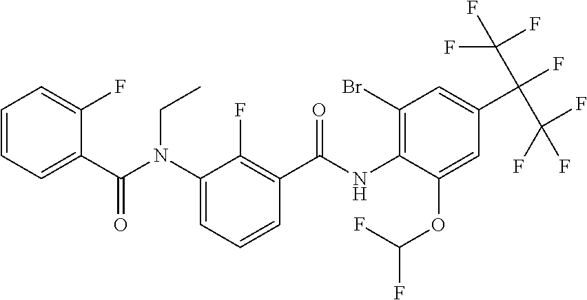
C1=CC=C(C(N(C2=CC=CC(C(NC3=C(Br)C=C(C(C(F)(F)F)(C(F)(F)F)F)C=C3OC(F)F)=O)=C2F)CC)=O)C(F)=C1
